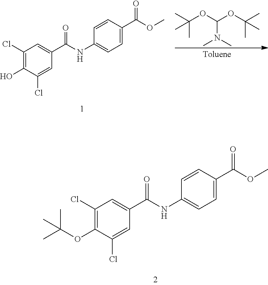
C1(Cl)=C(O)C(Cl)=CC(C(NC2=CC=C(C(OC)=O)C=C2)=O)=C1.C(C)(OC(N(C)C)OC(C)(C)C)(C)C.C1(Cl)=C(OC(C)(C)C)C(Cl)=CC(C(NC2=CC=C(C(OC)=O)C=C2)=O)=C1
